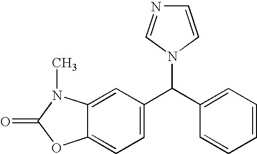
C12=CC=C(C(C3=CC=CC=C3)N3C=NC=C3)C=C1N(C)C(=O)O2
